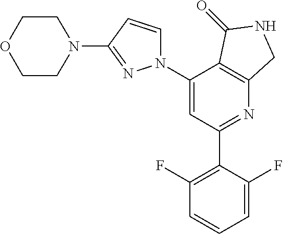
C1(N2C=CC(N3CCOCC3)=N2)=CC(C2=C(F)C=CC=C2F)=NC2=C1C(=O)NC2
